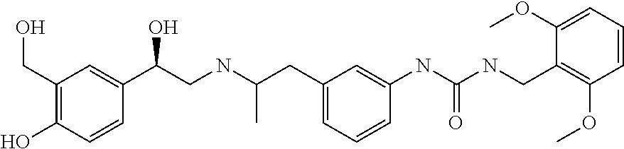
C1(CO)=C(O)C=CC(C(CNC(CC2=CC=CC(NC(NCC3=C(OC)C=CC=C3OC)=O)=C2)C)O)=C1
